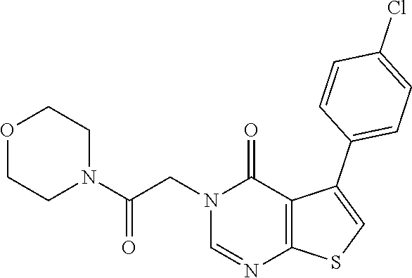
N1(CC(N2CCOCC2)=O)C=NC2=C(C1=O)C(C1=CC=C(Cl)C=C1)=CS2
